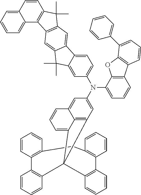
C12=C3C=C(N(C4=CC=C5C6=CC7=C(C8=C(C=CC9=CC=CC=C98)C7(C)C)C=C6C(C)(C)C5=C4)C4=CC=CC5=C4OC4=C5C=CC=C4C4=CC=CC=C4)C=C1C=CC=C2C31C2=C(C3=C(C=CC=C3)CC3=C(C=CC=C3)C3=C1C=CC=C3)C=CC=C2
